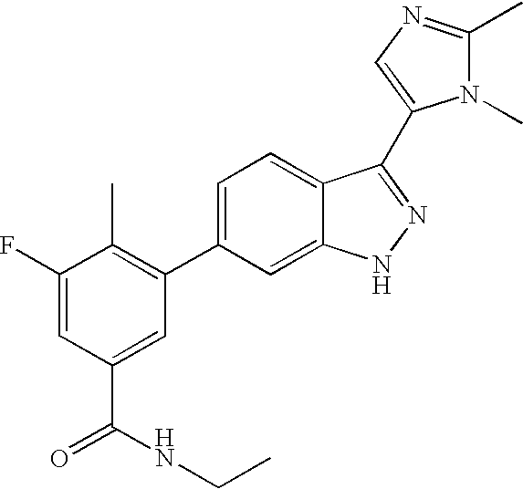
C1(F)=CC(C(=O)NCC)=CC(C2=CC=C3C(=C2)NN=C3C2=CN=C(C)N2C)=C1C
